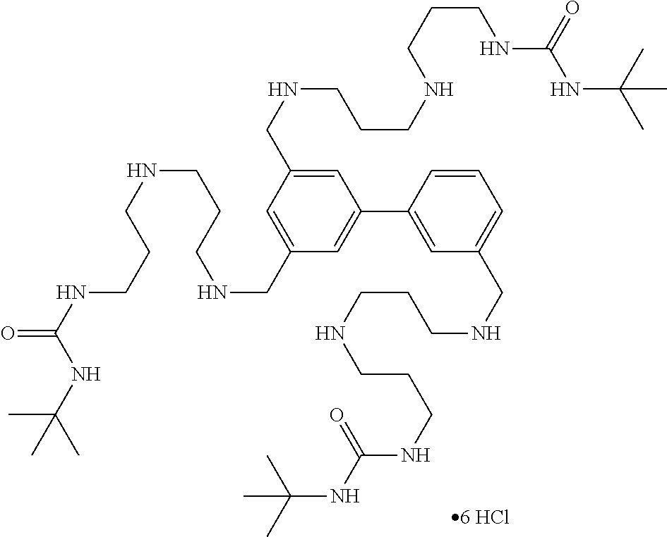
C1=C(CNCCCNCCCNC(NC(C)(C)C)=O)C=C(CNCCCNCCCNC(NC(C)(C)C)=O)C=C1C1=CC(CNCCCNCCCNC(NC(C)(C)C)=O)=CC=C1
